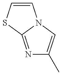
N1=C2N(C=C1C)C=CS2
